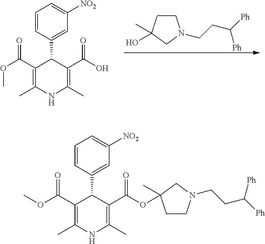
C1=CC(C2C(C(O)=O)=C(C)NC(C)=C2C(OC)=O)=CC([NO2])=C1.C1CC(C)(O)CN1CCC([Ph])[Ph].C1=CC(C2C(C(=O)OC3(C)CCN(CCC([Ph])[Ph])C3)=C(C)NC(C)=C2C(OC)=O)=CC([NO2])=C1
